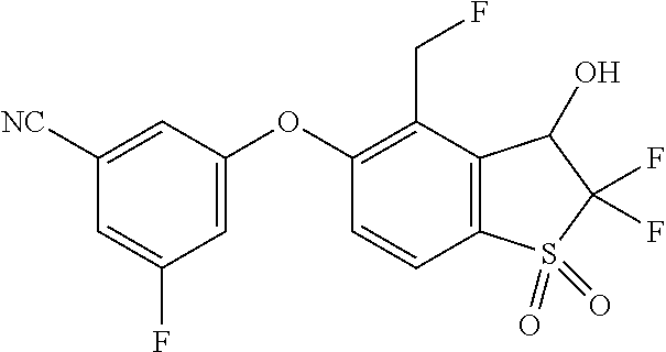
O(C1=CC(F)=CC([NC])=C1)C1=C(CF)C2=C(C=C1)S(=O)(=O)C(F)(F)C2O
